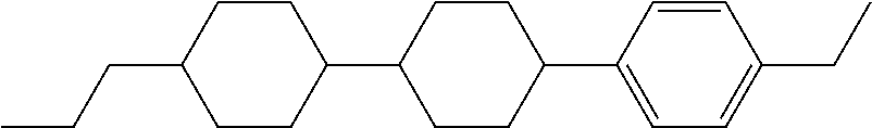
C1CC(C2CCC(C3=CC=C(CC)C=C3)CC2)CCC1CCC
